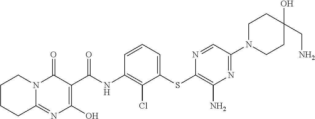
C12=NC(O)=C(C(NC3=C(Cl)C(SC4=C(N)N=C(N5CCC(O)(CN)CC5)C=N4)=CC=C3)=O)C(=O)N1CCCC2
